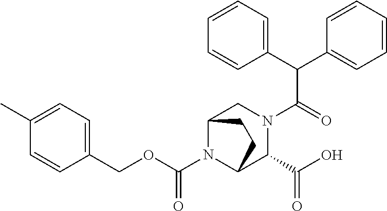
C1=CC(C)=CC=C1COC(N1C2C(C(O)=O)N(C(C(C3=CC=CC=C3)C3=CC=CC=C3)=O)CC1CC2)=O
